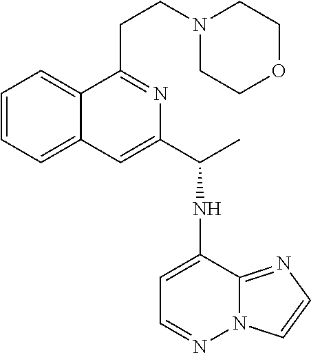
C1=CC=C2C(=C1)C(CCN1CCOCC1)=NC(C(NC1=CC=NN3C1=NC=C3)C)=C2
